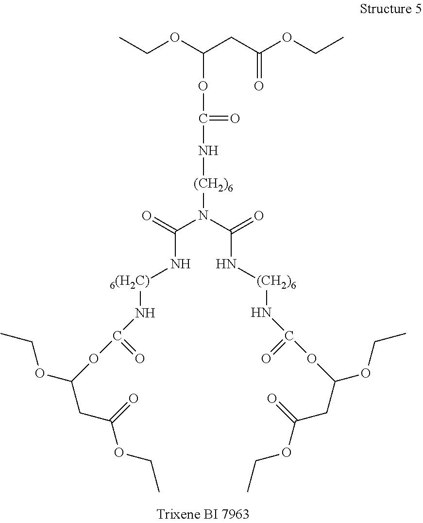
CCOC(CC(=O)OCC)OC(=O)N[(CH2)6]N(C(N[6(H2C)]NC(=O)OC(OCC)CC(OCC)=O)=O)C(N[(CH2)6]NC(OC(CC(OCC)=O)OCC)=O)=O
